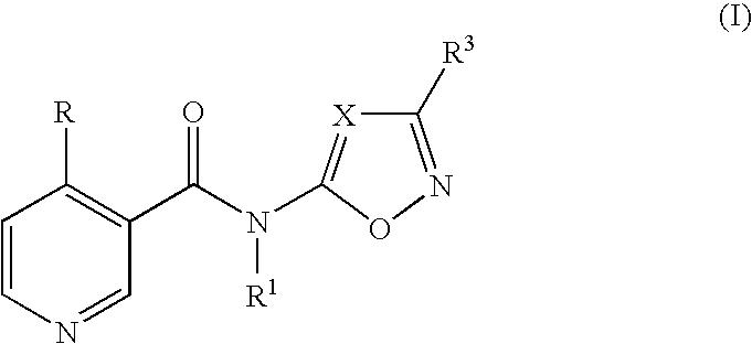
[R]C1=C(C(N(C2=[X]C([R3])=NO2)[R1])=O)C=NC=C1
